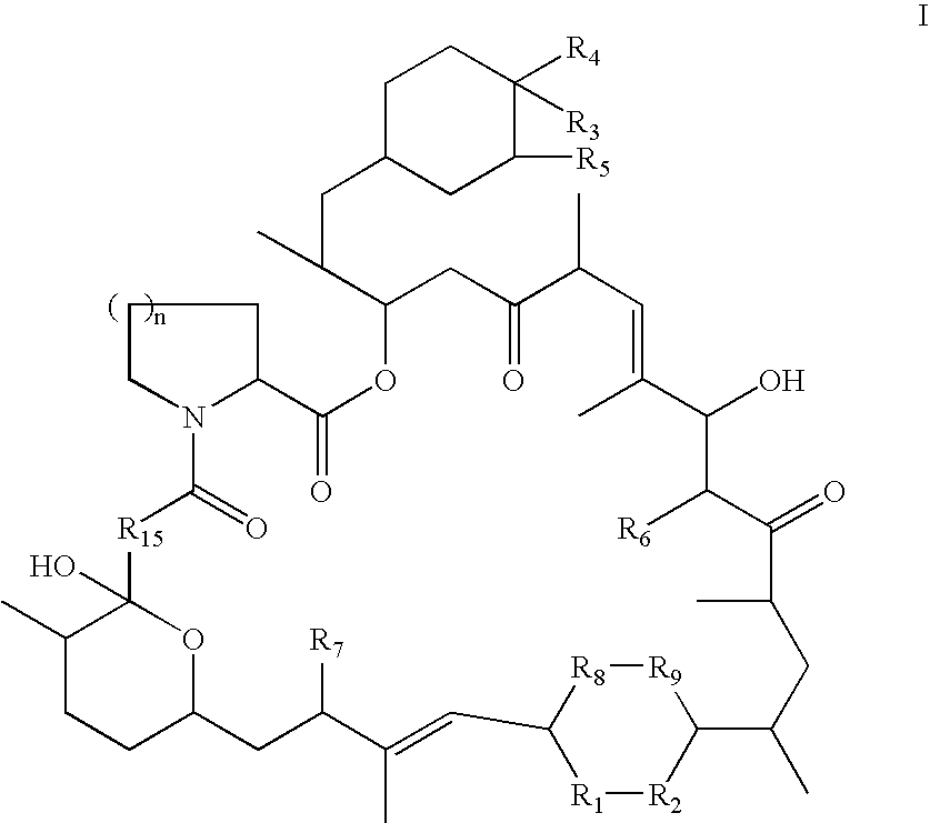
C1C(CC(C2CC(=O)C(C)C=C(C)C(O)C([R6])C(=O)C(C)CC(C)C3[R9][R8]C(C=C(C)C([R7])CC4OC(O)([R15]C(=O)N5C(CCC5)C(=O)O2)C(C)CC4)[R1][R2]3)C)CC([R5])C([R4])([R3])C1
